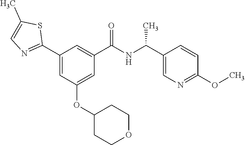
C1(C2=NC=C(C)S2)=CC(OC2CCOCC2)=CC(C(NC(C2=CN=C(OC)C=C2)C)=O)=C1
